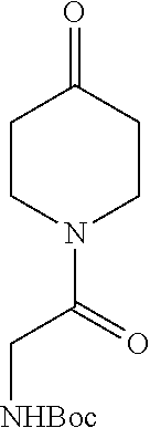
O=C1CCN(C(C[NHBoc])=O)CC1
